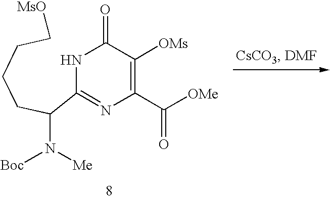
N1C(C(CCCC[MsO])N([Me])[Boc])=NC(C([OMe])=O)=C([OMs])C1=O
